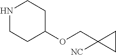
N1CCC(OCC2([NC])CC2)CC1
